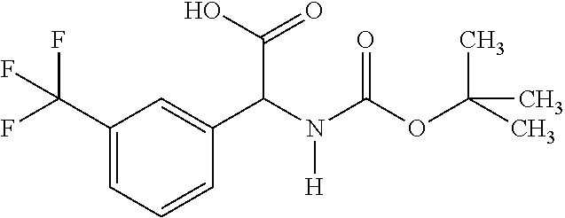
C1(C(F)(F)F)=CC=CC(C(N([H])C(OC(C)(C)C)=O)C(O)=O)=C1
